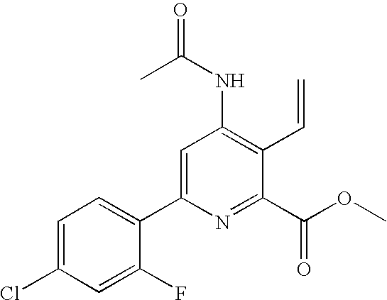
C1=C(Cl)C=C(F)C(C2=CC(NC(C)=O)=C(C=C)C(C(=O)OC)=N2)=C1
